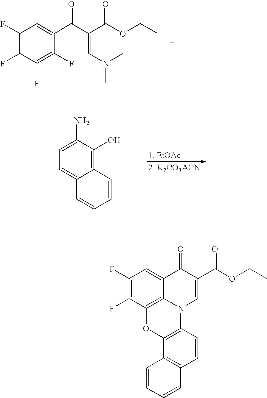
C1(F)=C(F)C(F)=C(F)C(C(C(=CN(C)C)C(OCC)=O)=O)=C1.C1=C2C(=C(O)C(N)=C1)C=CC=C2.C1(F)=C(F)C2=C3C(=C1)C(=O)C(C(OCC)=O)=CN3C1=C(O2)C2=C(C=C1)C=CC=C2
